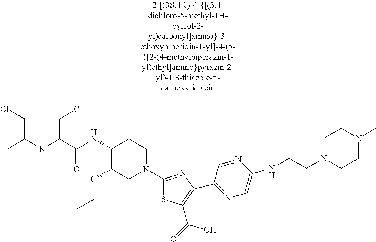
C1(Cl)=C(C)NC(C(NC2C(OCC)CN(C3=NC(C4=NC=C(NCCN5CCN(C)CC5)N=C4)=C(C(=O)O)S3)CC2)=O)=C1Cl
